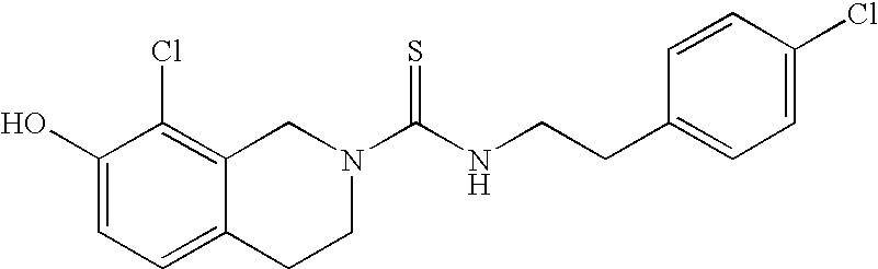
C1(O)=CC=C2C(=C1Cl)CN(C(NCCC1=CC=C(Cl)C=C1)=S)CC2
